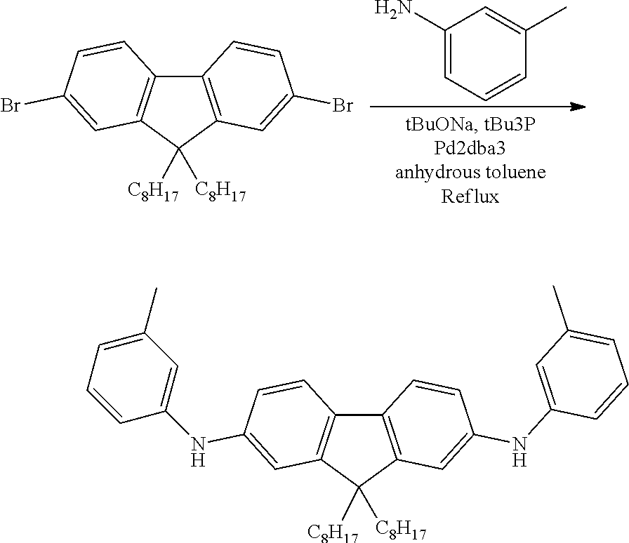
C1(N)=CC=CC(C)=C1.C12=C(C([C8H17])([C8H17])C3=C1C=CC(Br)=C3)C=C(Br)C=C2.C12=C(C([C8H17])([C8H17])C3=C1C=CC(NC1=CC(C)=CC=C1)=C3)C=C(NC1=CC(C)=CC=C1)C=C2
